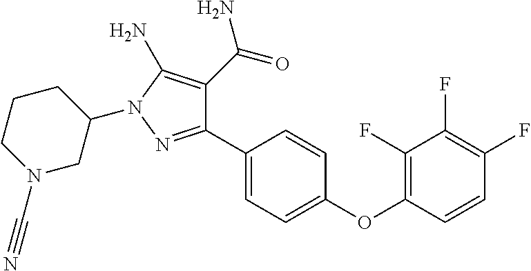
C1(C2=CC=C(OC3=C(F)C(F)=C(F)C=C3)C=C2)=NN(C2CCCN(C#N)C2)C(N)=C1C(=O)N
